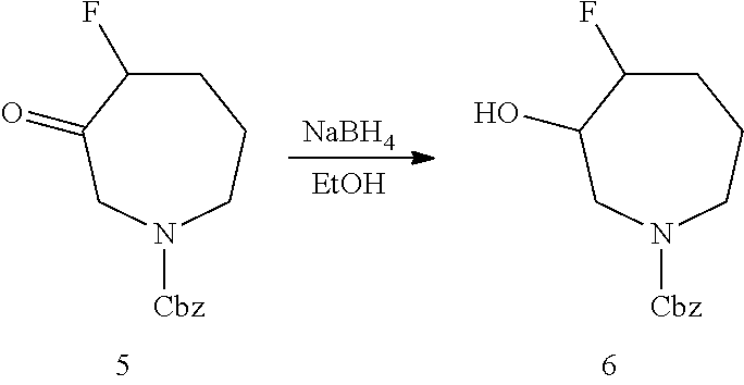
C1C(F)C(=O)CN([Cbz])CC1.[NaBH4].[EtOH].C1C(F)C(O)CN([Cbz])CC1
